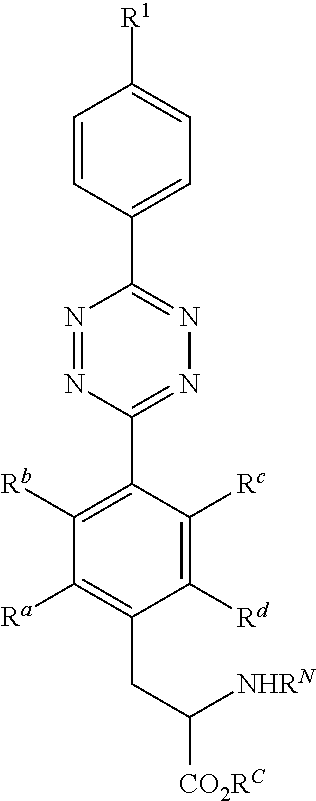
N1=NC(C2=C([Rb])C([Ra])=C(CC([CO2RC])[NHRN])C([Rd])=C2[Rc])=NN=C1C1=CC=C([R1])C=C1
